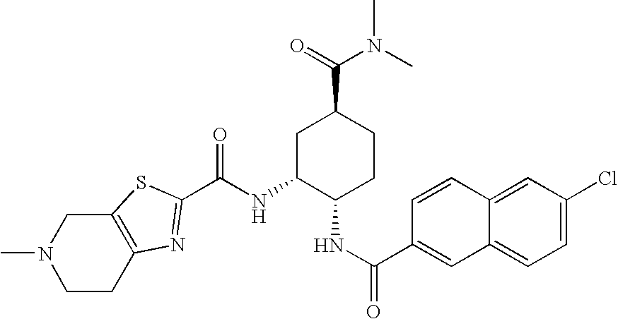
CN1CCC2=C(C1)SC(C(NC1C(NC(C3=CC4=CC=C(Cl)C=C4C=C3)=O)CCC(C(=O)N(C)C)C1)=O)=N2
